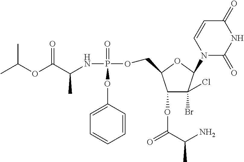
CC(OC(C(NP(=O)(OC1=CC=CC=C1)OCC1C(OC(C(C)N)=O)C(Br)(Cl)C(N2C(=O)NC(=O)C=C2)O1)C)=O)C
